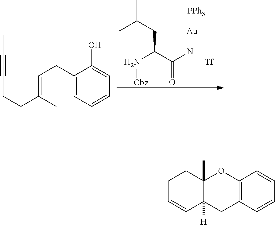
CC(CC(C(N[Au][PPh3])=O)N[Cbz])C.[Tf].CC#CCCC(C)=CCC1=CC=CC=C1O.C1C=C(C)C2([H])C(C)(C1)OC1=C(C2)C=CC=C1
